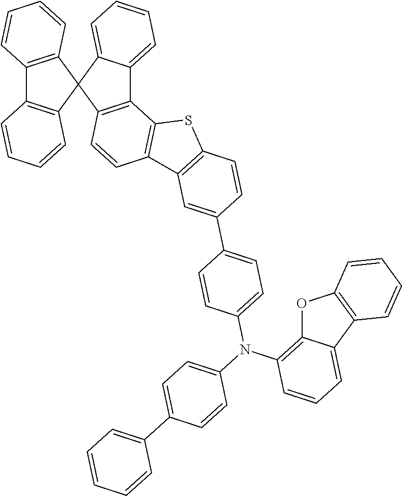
C12=C(C=CC=C1)C1(C3=C2C=CC=C3)C2=C(C3=CC=CC=C31)C1=C(C=C2)C2=C(S1)C=CC(C1=CC=C(N(C3=CC=C(C4=CC=CC=C4)C=C3)C3=C4C(=CC=C3)C3=C(O4)C=CC=C3)C=C1)=C2
